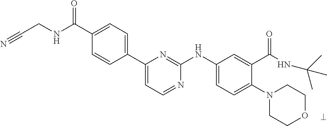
C1(C(NCC#N)=O)=CC=C(C2=CC=NC(NC3=CC=C(N4CCOCC4)C(C(NC(C)(C)C)=O)=C3)=N2)C=C1
